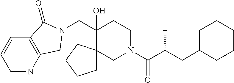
C(C1(O)CCN(C(C(CC2CCCCC2)C)=O)CC12CCCC2)N1CC2=C(C=CC=N2)C1=O
